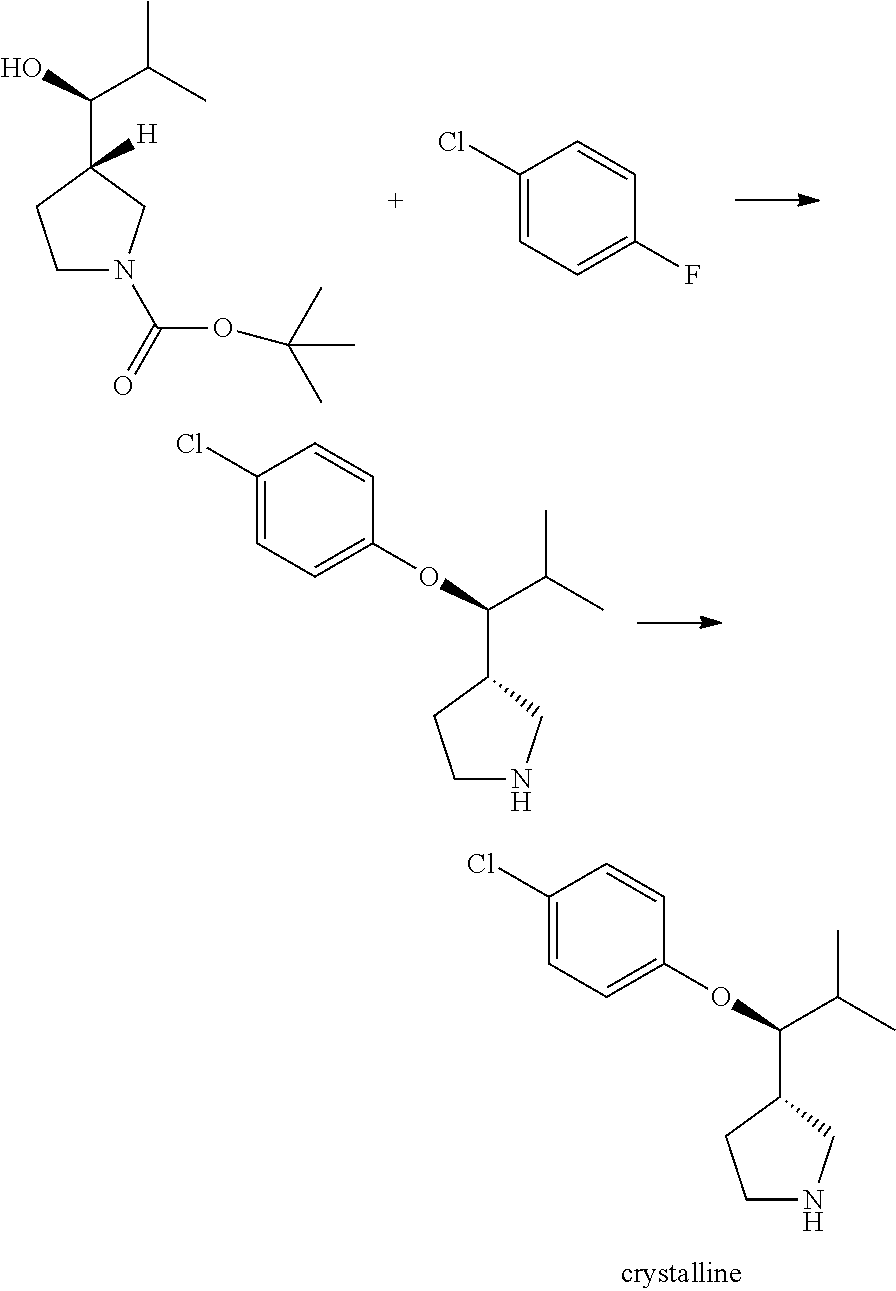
C1(Cl)=CC=C(OC(C2CCNC2)C(C)C)C=C1.C1N(C(=O)OC(C)(C)C)CC(C(O)C(C)C)([H])C1.C1(Cl)=CC=C(F)C=C1.C1(Cl)=CC=C(OC(C2CCNC2)C(C)C)C=C1
